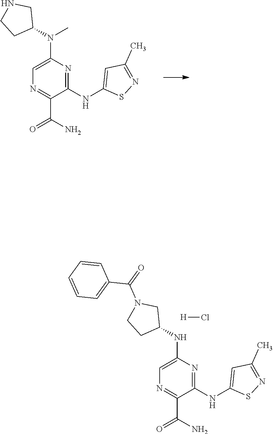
C1=C(N(C2CNCC2)C)N=C(NC2=CC(C)=NS2)C(C(N)=O)=N1.C1=C(NC2CN(C(C3=CC=CC=C3)=O)CC2)N=C(NC2=CC(C)=NS2)C(C(N)=O)=N1.[H]Cl
